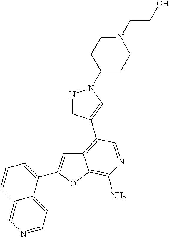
C12=C(C3=CN(C4CCN(CCO)CC4)N=C3)C=NC(N)=C1OC(C1=CC=CC3=CN=CC=C13)=C2
